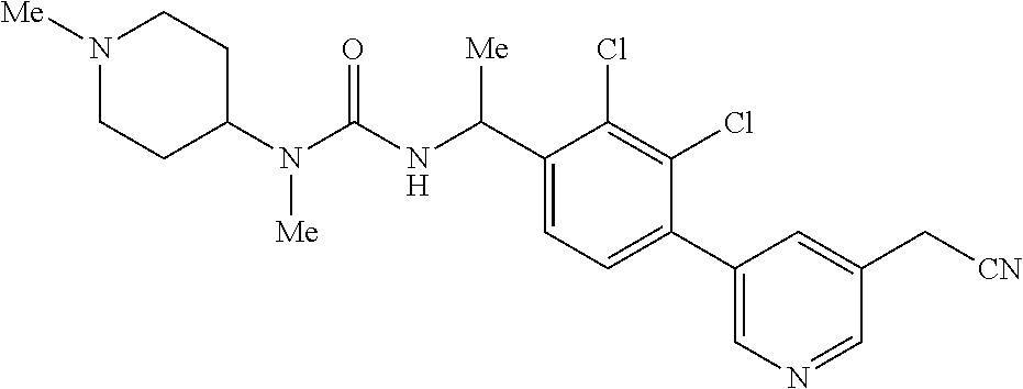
C1(N(C(NC(C2=CC=C(C3=CN=CC(C[CN])=C3)C(Cl)=C2Cl)[Me])=O)[Me])CCN([Me])CC1
